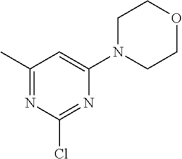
C1(C)=NC(Cl)=NC(N2CCOCC2)=C1
